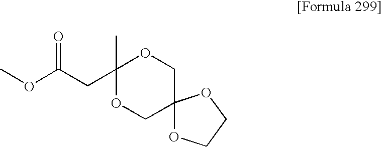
COC(CC1(C)OCC2(CO1)OCCO2)=O
